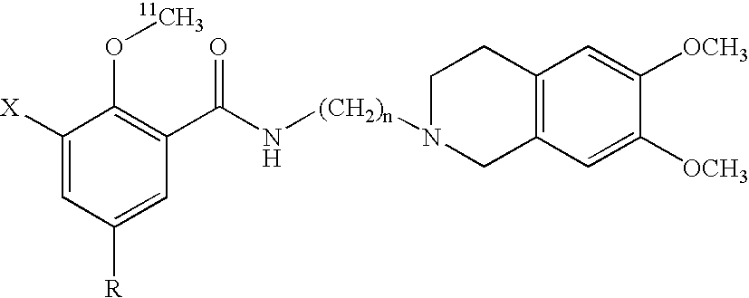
C1([X])=CC([R])=CC(C(N[(CH2)n]N2CC3=C(CC2)C=C([OCH3])C([OCH3])=C3)=O)=C1O[11CH3]
